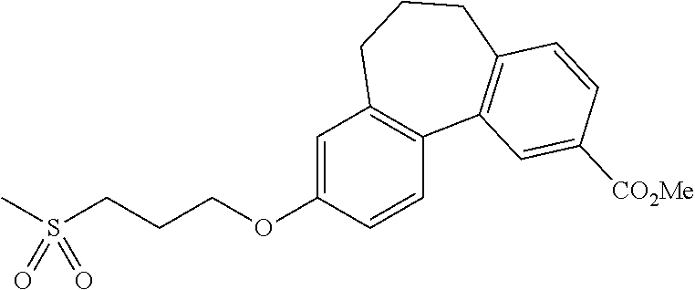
C1=C(OCCCS(C)(=O)=O)C=CC2=C1CCCC1=C2C=C([CO2Me])C=C1
